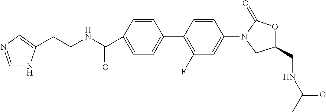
C1(C(NCCC2=CN=CN2)=O)=CC=C(C2=C(F)C=C(N3C(=O)OC(CNC(C)=O)C3)C=C2)C=C1
